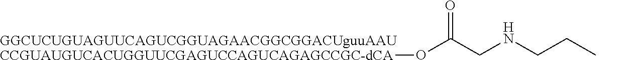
[GGCUCUGUAGUUCAGUCGGUAGAACGGCGGACUguuAAUCCGUAUGUCACUGGUUCGAGUCCAGUCAGAGCCGC-dCA]OC(CNCCC)=O
